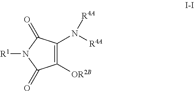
C1([OR2B])=C(N([R4A])[R4A])C(=O)N([R1])C1=O
